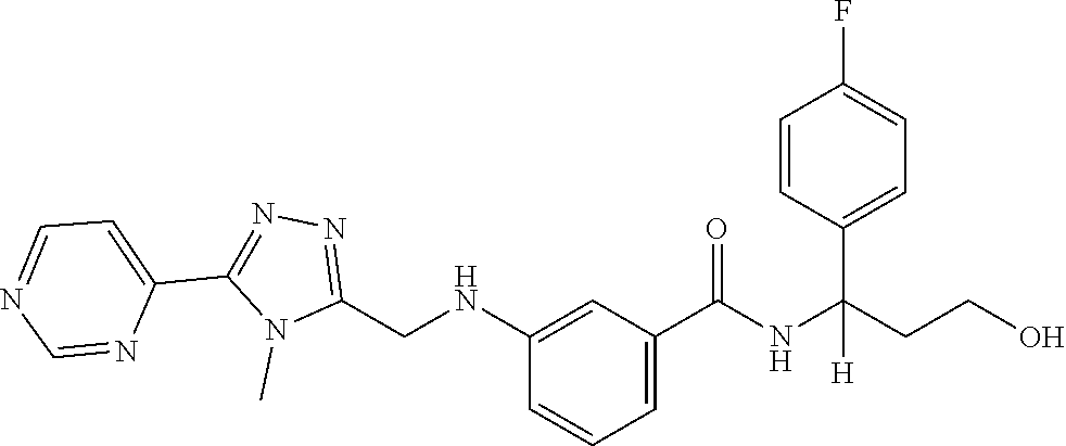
C1(NCC2=NN=C(C3=CC=NC=N3)N2C)=CC(C(NC(CCO)(C2=CC=C(F)C=C2)[H])=O)=CC=C1
